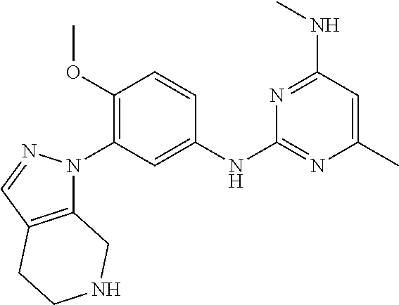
C1=CC(OC)=C(N2C3=C(C=N2)CCNC3)C=C1NC1=NC(C)=CC(NC)=N1
